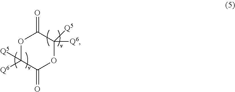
O1C([Q5])([Q6])C(=O)OC([Q6])([Q5])C1=O
